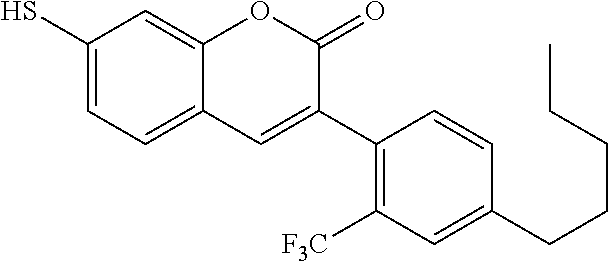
C1(S)=CC=C2C(=C1)OC(=O)C(C1=C([F3C])C=C(CCCCC)C=C1)=C2
